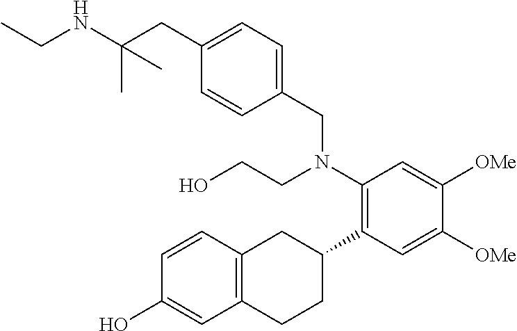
C(C1=CC=C(CN(C2=C(C3CC4=C(CC3)C=C(O)C=C4)C=C([OMe])C([OMe])=C2)CCO)C=C1)C(NCC)(C)C
